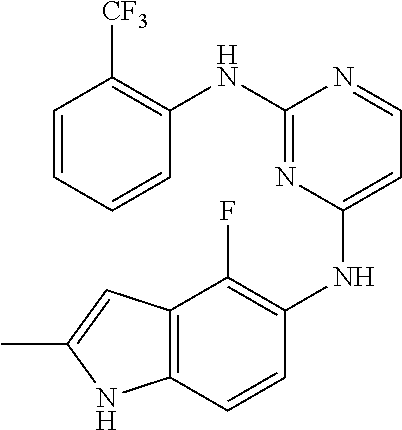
N(C1=NC(NC2=C(F)C3=C(C=C2)NC(C)=C3)=CC=N1)C1=C([CF3])C=CC=C1
